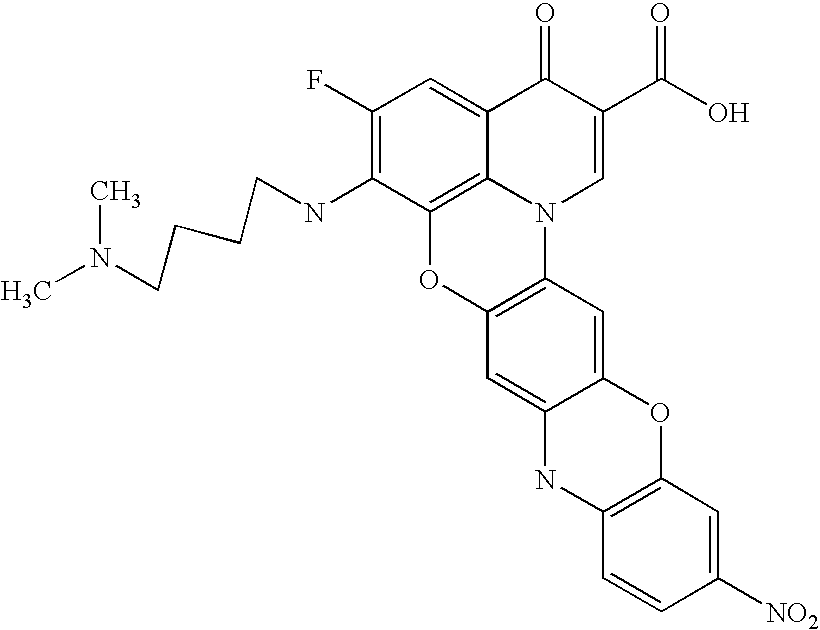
C1(F)=C(NCCCCN(C)C)C2=C3C(=C1)C(=O)C(C(O)=O)=CN3C1=C(O2)C=C2C(=C1)OC1=C(N2)C=CC([NO2])=C1
